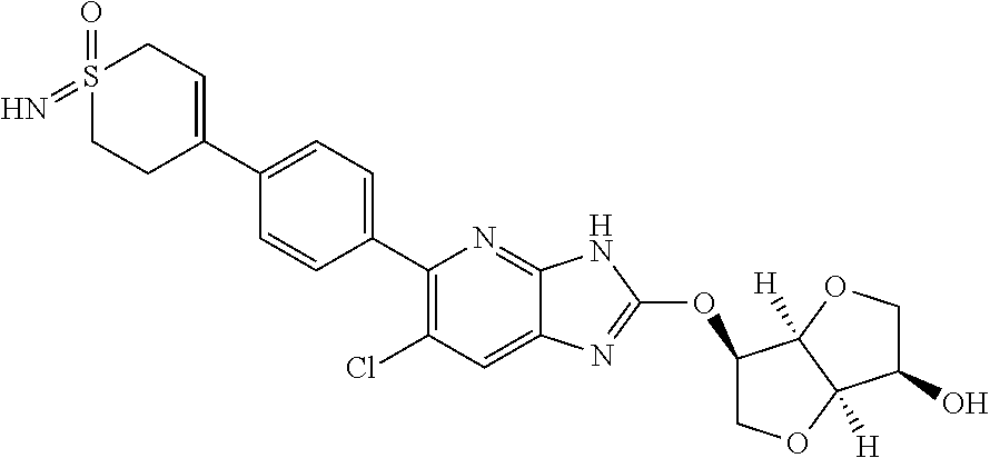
C1(C2=CCS(=O)(=N)CC2)=CC=C(C2=C(Cl)C=C3C(=N2)NC(OC2COC4([H])C2([H])OCC4O)=N3)C=C1
